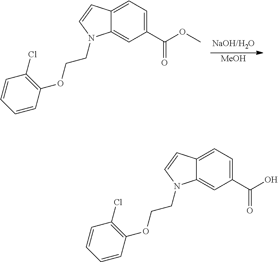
[MeOH].C12=CC=C(C(OC)=O)C=C1N(CCOC1=C(Cl)C=CC=C1)C=C2.C12=CC=C(C(O)=O)C=C1N(CCOC1=C(Cl)C=CC=C1)C=C2
